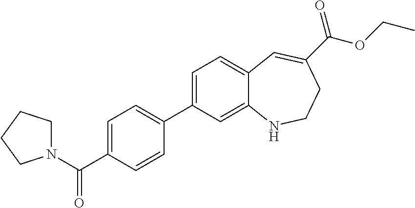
C1(C(=O)N2CCCC2)=CC=C(C2=CC=C3C(=C2)NCCC(C(OCC)=O)=C3)C=C1
